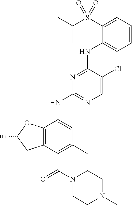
C1=CC=C(S(C(C)C)(=O)=O)C(NC2=NC(NC3=CC(C)=C(C(N4CCN(C)CC4)=O)C4=C3OC(C)C4)=NC=C2Cl)=C1
